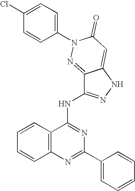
C12=C(N=C(C3=CC=CC=C3)N=C1NC1=NNC3=CC(=O)N(C4=CC=C(Cl)C=C4)N=C13)C=CC=C2
